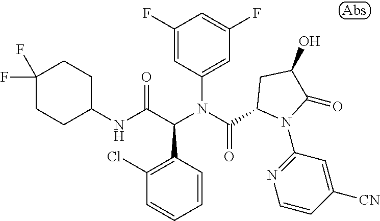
C1(NC(C(N(C(=O)C2N(C3=NC=CC([CN])=C3)C(=O)C(O)C2)C2=CC(F)=CC(F)=C2)C2=C(Cl)C=CC=C2)=O)CCC(F)(F)CC1
